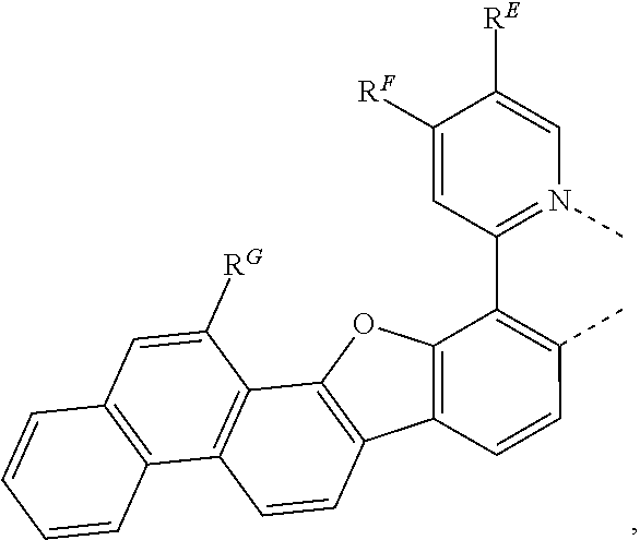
C1=CC2=C(C3=C1C1=C(C=C3[RG])C=CC=C1)OC1=C2C=CC(C)=C1C1=N(C)C=C([RE])C([RF])=C1
